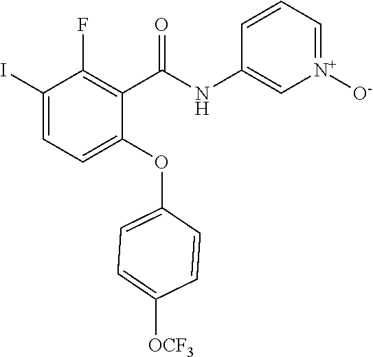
C1(C(NC2=C[N+]([O-])=CC=C2)=O)=C(F)C(I)=CC=C1OC1=CC=C([OCF3])C=C1
